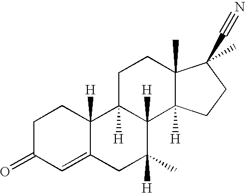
C1=C2C([H])(CCC1=O)C1([H])C([H])(C([H])(C)C2)C2([H])C(C)(CC1)C(C#N)(C)CC2
